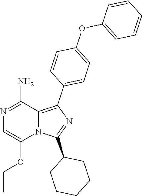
N12C(=C(C3=CC=C(OC4=CC=CC=C4)C=C3)N=C1C1CCCCC1)C(N)=NC=C2OCC
